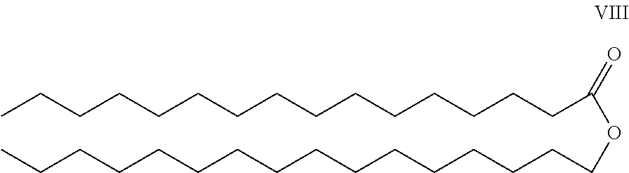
C(OCCCCCCCCCCCCCCCC)(CCCCCCCCCCCCCCC)=O
